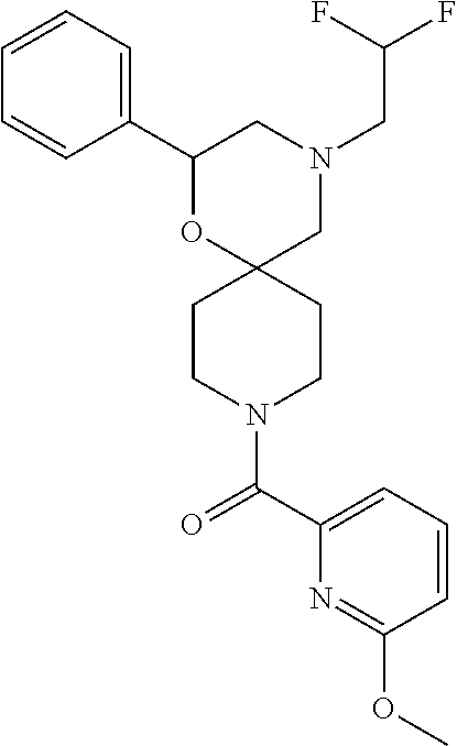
N1(CC(F)F)CC2(OC(C3=CC=CC=C3)C1)CCN(C(C1=CC=CC(OC)=N1)=O)CC2
